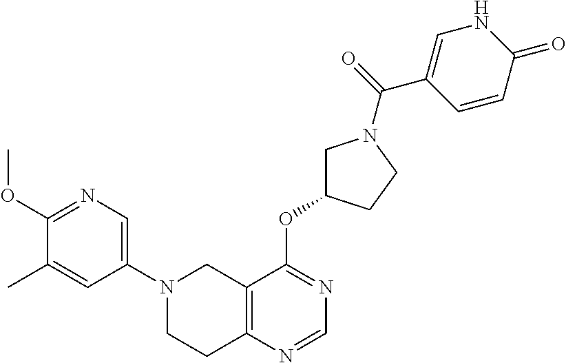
C1(N2CCC3=C(C2)C(OC2CN(C(=O)C4=CNC(=O)C=C4)CC2)=NC=N3)=CN=C(OC)C(C)=C1
